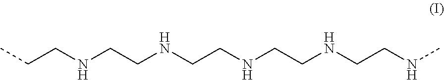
CCCNCCNCCNCCNCCNC
